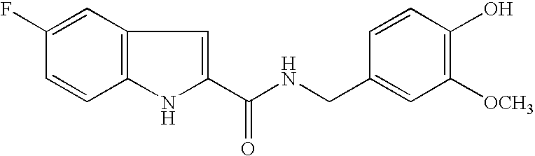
C1=C(F)C=CC2=C1C=C(C(NCC1=CC([OCH3])=C(O)C=C1)=O)N2
